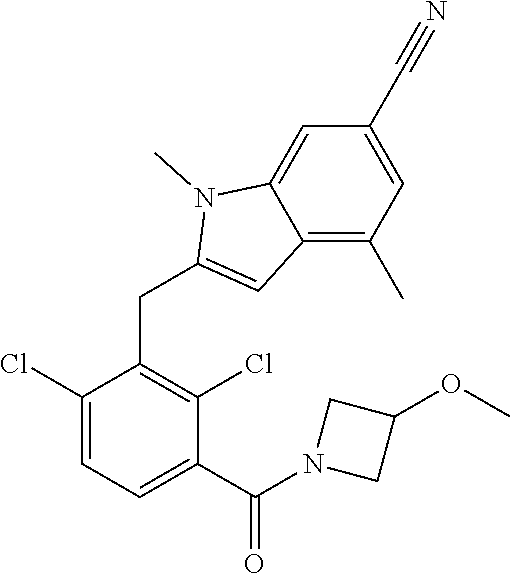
C1(Cl)=CC=C(C(=O)N2CC(OC)C2)C(Cl)=C1CC1=CC2=C(C)C=C(C#N)C=C2N1C
